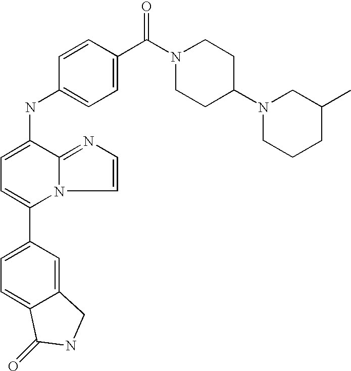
C1(C2=CC=C3C(=C2)CNC3=O)=CC=C(NC2=CC=C(C(N3CCC(N4CCCC(C)C4)CC3)=O)C=C2)C2=NC=CN12
